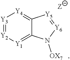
[Y3]1=[Y2][Y1]=C2C(=[Y4]1)[Y5]=[Y6]N2[OX7]
